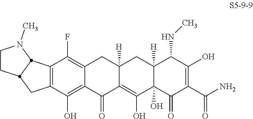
C12=C(C(O)=C3C(=C1F)CC1([H])C(=C(O)C4(O)C([H])(C1)C(NC)C(O)=C(C(N)=O)C4=O)C3=O)CC1CCN(C)C21
